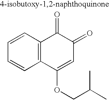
C1=CC2=C(C=C1)C(OCC(C)C)=CC(=O)C2=O
